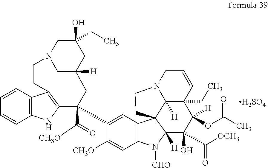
C12=C(C=CC=C1)C1=C(N2)C(C(=O)[CH3O])(C2=CC3=C(C=C2[CH3O])N([CHO])C2([H])C34C3([H])C(CC)(C(OC(C)=O)([H])C2(O)C([OCH3])=O)C=CCN3CC4)CC2([H])CN(CC1)CC(O)(CC)C2.[H2SO4]
